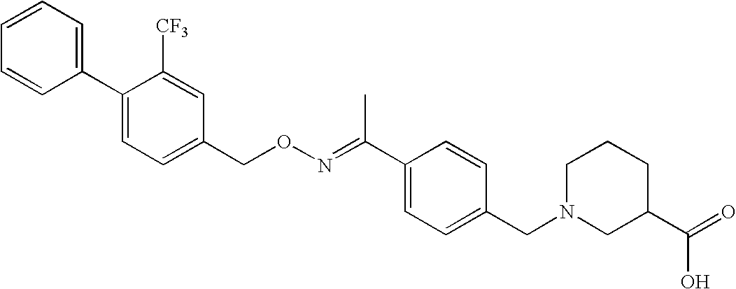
C1(C2=CC=C(CON=C(C3=CC=C(CN4CC(C(=O)O)CCC4)C=C3)C)C=C2[CF3])=CC=CC=C1
